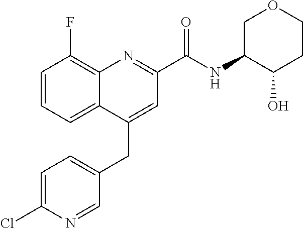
C1=C(Cl)N=CC(CC2=CC(C(NC3C(O)CCOC3)=O)=NC3=C(F)C=CC=C23)=C1
